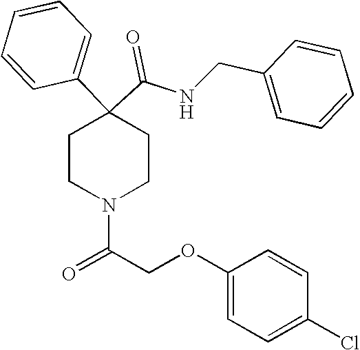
N(C(C1(C2=CC=CC=C2)CCN(C(COC2=CC=C(Cl)C=C2)=O)CC1)=O)CC1=CC=CC=C1
